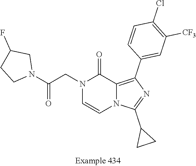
N1(CC(N2CC(F)CC2)=O)C=CN2C(=C(C3=CC([CF3])=C(Cl)C=C3)N=C2C2CC2)C1=O
